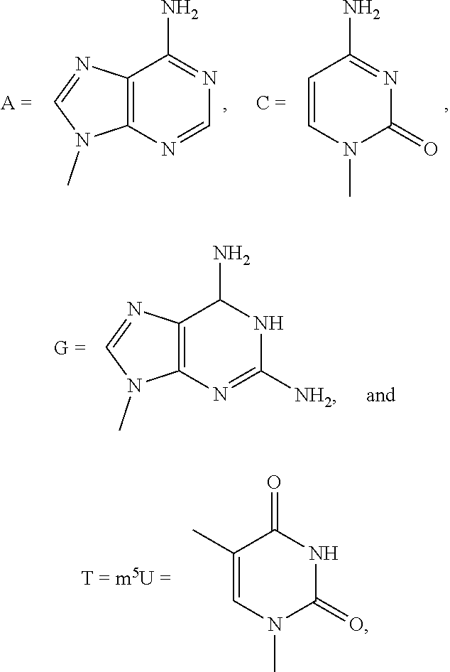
C12=C(N=CN=C1N)N(C)C=N2.C1=CN(C)C(=O)N=C1N.C1(C)=CN(C)C(=O)NC1=O.C12=C(N=C([NH2])NC1N)N(C)C=N2
